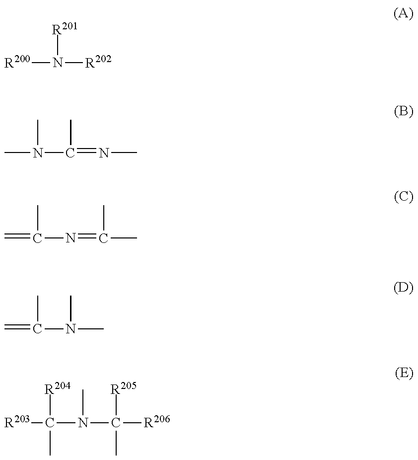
[R200]N([R202])[R201].CN(C(=NC)C)C.C=C(N=C(C)C)C.C=C(N(C)C)C.[R203]C(N(C([R206])(C)[R205])C)(C)[R204]
